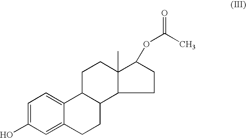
C1=C(O)C=C2C(=C1)C1C(CC2)C2C(C)(CC1)C(OC(=O)C)CC2
